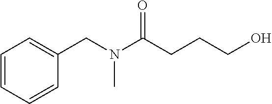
C1=CC=CC(CN(C(CCCO)=O)C)=C1
